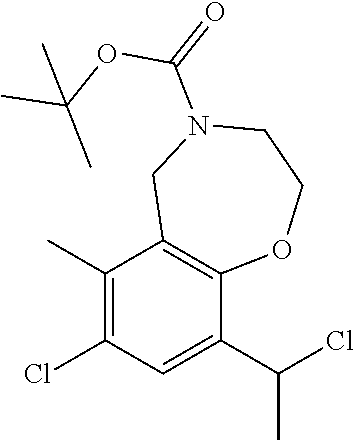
C1(C)=C(Cl)C=C(C(C)Cl)C2=C1CN(C(OC(C)(C)C)=O)CCO2
